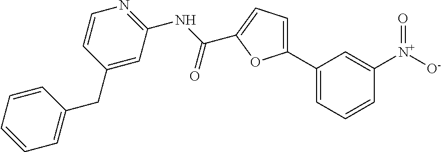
C1(C2=CC=C(C(NC3=NC=CC(CC4=CC=CC=C4)=C3)=O)O2)=CC=CC([N+]([O-])=O)=C1
